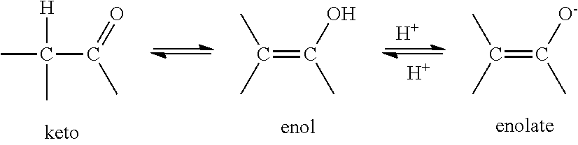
CC(C(=O)C)([H])C.CC(=C([O-])C)C.CC(=C(O)C)C.[H].[H]
